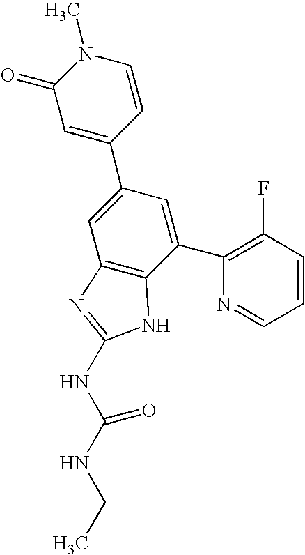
C1(=O)C=C(C2=CC3=C(C(C4=C(F)C=CC=N4)=C2)NC(NC(NCC)=O)=N3)C=CN1C
